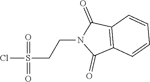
ClS(=O)(=O)CCN1C(=O)C2=C(C1=O)C=CC=C2
